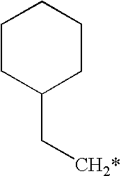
C1CC(C[CH2*])CCC1
